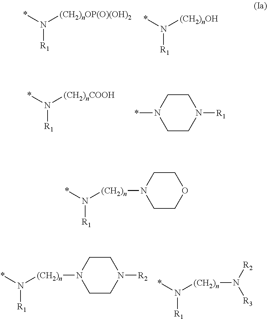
*N([(CH2)nOP(O)(OH)2])[R1].*N([(CH2)nOH])[R1].*N([(CH2)nCOOH])[R1].*N1CCN([R1])CC1.C1CN([R2])CCN1[(CH2)n]N(*)[R1].[R2]N([R3])[(CH2)n]N(*)[R1].C1COCCN1[(CH2)n]N(*)[R1]
